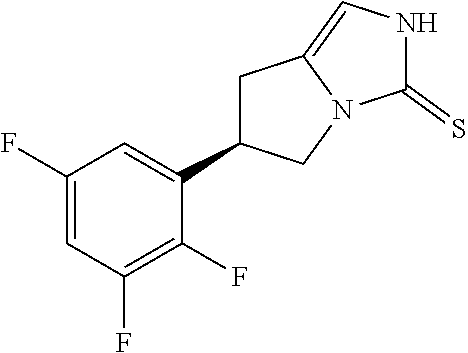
C1(F)=CC(F)=C(F)C(C2CC3=CNC(=S)N3C2)=C1
